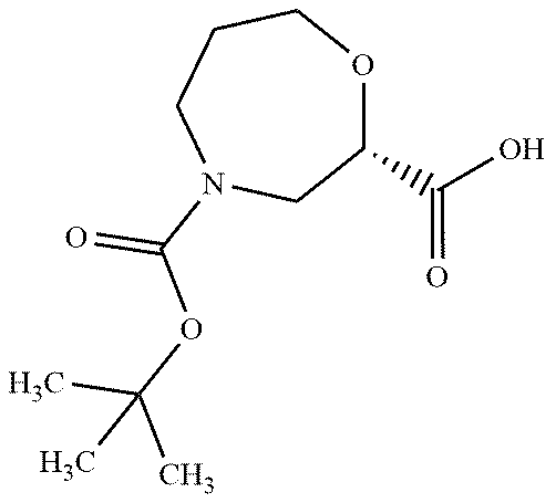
C1CN(C(OC(C)(C)C)=O)CC(C(O)=O)OC1
